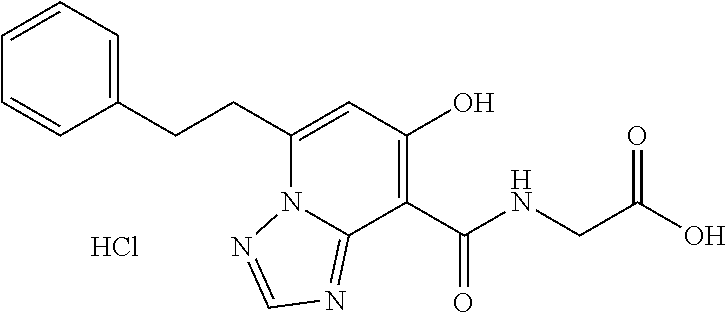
C1=C(CCC2=CC(O)=C(C(NCC(O)=O)=O)C3=NC=NN23)C=CC=C1.Cl
